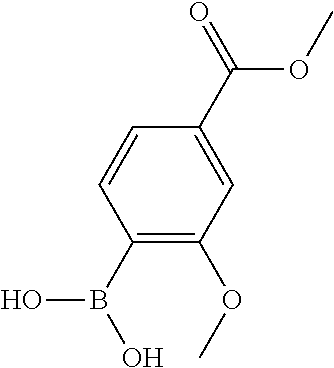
C1=CC(B(O)O)=C(OC)C=C1C(OC)=O
